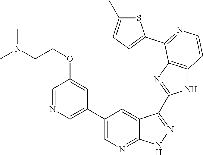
C1=NC=C(C2=CN=C3C(=C2)C(C2=NC4=C(N2)C=CN=C4C2=CC=C(C)S2)=N[N H]3)C=C1OCCN(C)C
